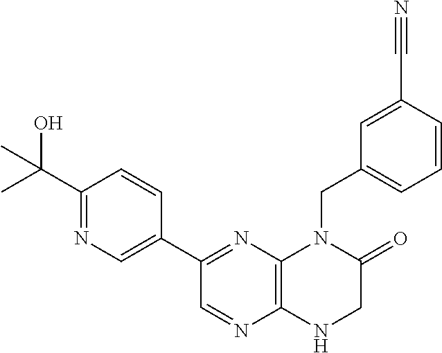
C1(C2=NC3=C(N=C2)NCC(=O)N3CC2=CC=CC(C#N)=C2)=CN=C(C(C)(O)C)C=C1
